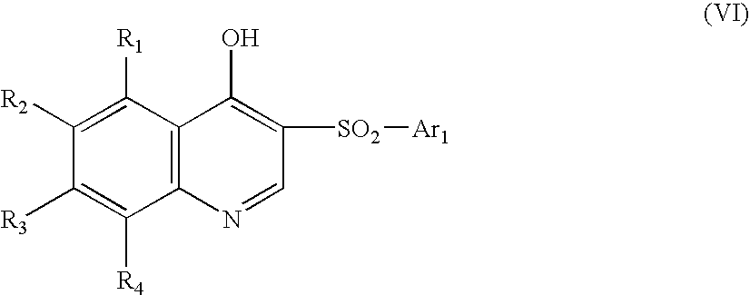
C1([R2])=C([R1])C2=C(C([R4])=C1[R3])N=CC([SO2][Ar1])=C2O
